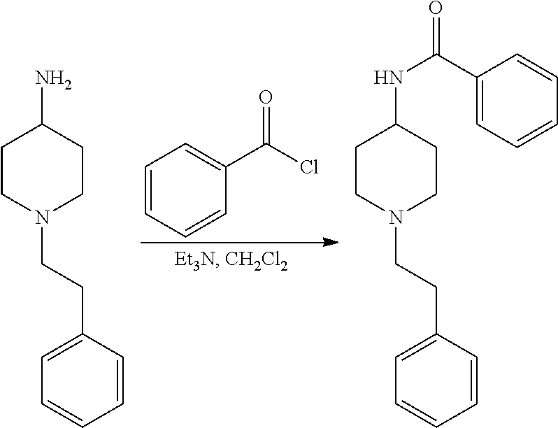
N1(CCC2=CC=CC=C2)CCC(N)CC1.C1=CC=CC(C(Cl)=O)=C1.N1(CCC2=CC=CC=C2)CCC(NC(C2=CC=CC=C2)=O)CC1
